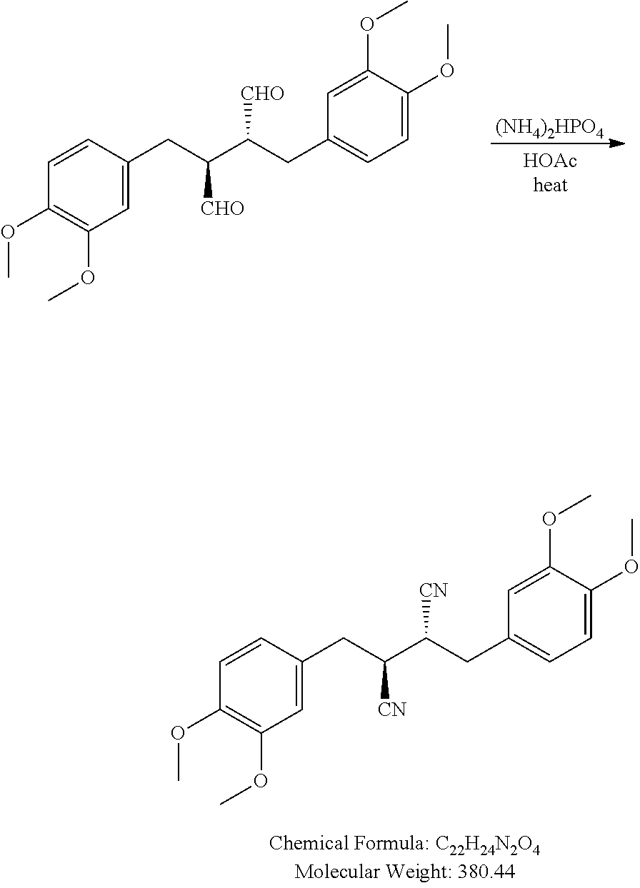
C1(OC)=C(OC)C=C(CC(C(CC2=CC=C(OC)C(OC)=C2)[CN])[CN])C=C1.[(NH4)2HPO4].C1(OC)=C(OC)C=C(CC(C(CC2=CC=C(OC)C(OC)=C2)[CHO])[CHO])C=C1
